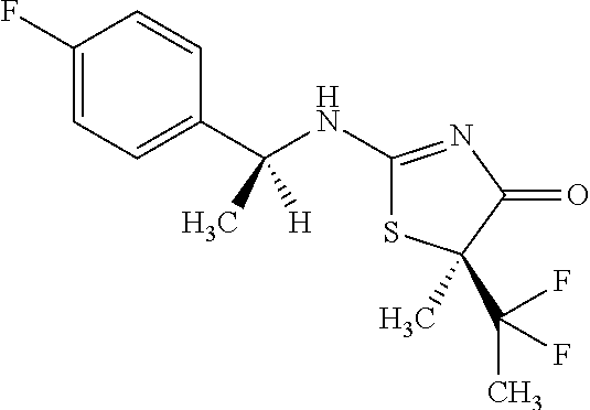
C(NC1=NC(=O)C(C)(C(C)(F)F)S1)(C1=CC=C(F)C=C1)([H])C
